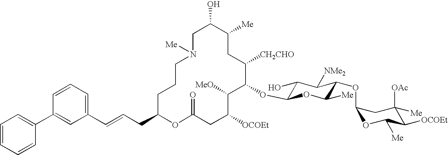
C1C(O)C([Me])CC([CH2CHO])C(OC2C(O)C([NMe2])C(OC3OC([Me])C([OCOEt])C([OAc])([Me])C3)C([Me])O2)C([MeO])C([OCOEt])CC(=O)OC(CC=CC2=CC=CC(C3=CC=CC=C3)=C2)CCCN1[Me]
